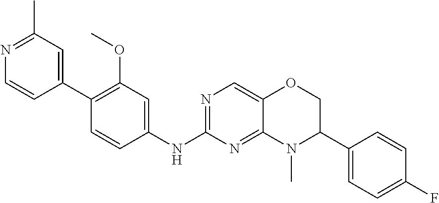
C1(C2=CC(C)=NC=C2)=C(OC)C=C(NC2=NC=C3C(=N2)N(C)C(C2=CC=C(F)C=C2)CO3)C=C1
